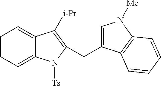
C12=CC=CC=C1N([Ts])C(CC1=CN([Me])C3=C1C=CC=C3)=C2[i-Pr]
